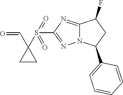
C12=NC(S(=O)(=O)C3(C=O)CC3)=NN1C(C1=CC=CC=C1)CC2F
